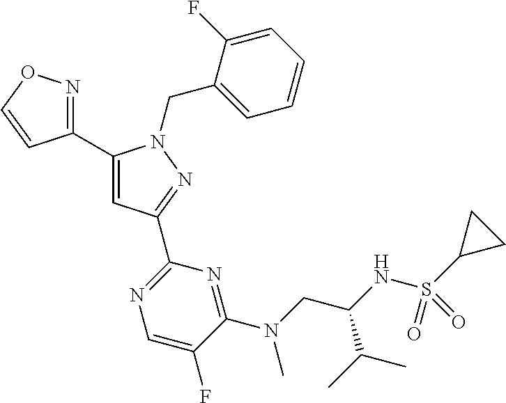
C1(C2=NOC=C2)=CC(C2=NC=C(F)C(N(C)CC(NS(C3CC3)(=O)=O)C(C)C)=N2)=NN1CC1=CC=CC=C1F
